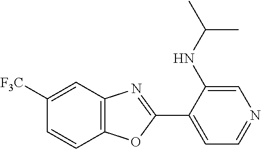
C1([F3C])=CC2=C(C=C1)OC(C1=CC=NC=C1NC(C)C)=N2
